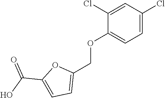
C1(COC2=CC=C(Cl)C=C2Cl)=CC=C(C(O)=O)O1
